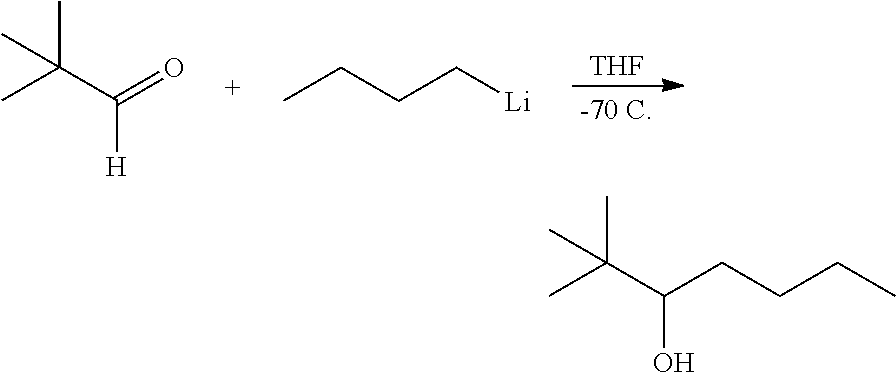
[THF].CC(C(=O)[H])(C)C.CCCC[Li].CC(C(CCCC)O)(C)C
